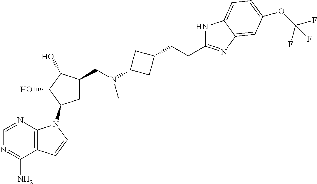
C1=NC2=C(C(N)=N1)C=CN2C1CC(CN(C2CC(CCC3=NC4=CC(OC(F)(F)F)=CC=C4N3)C2)C)C(O)C1O
